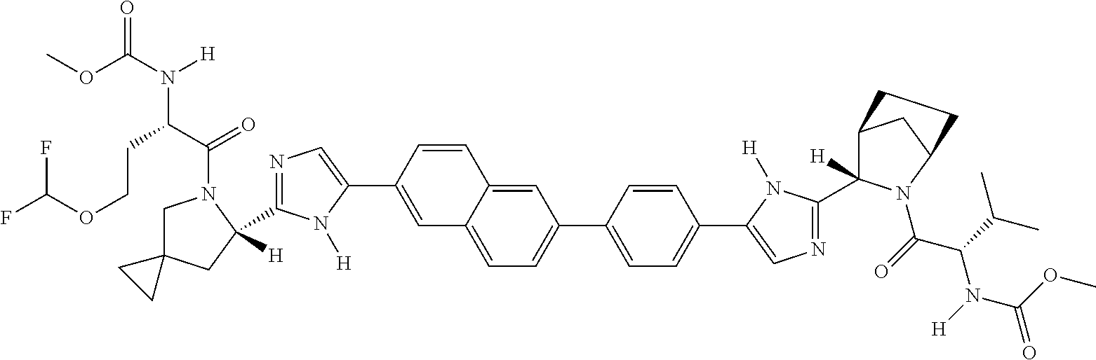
COC(=O)N(C(CCOC(F)F)C(=O)N1CC2(CC1(C1=NC=C(C3=CC4=CC=C(C5=CC=C(C6=CN=C(C7([H])C8CC(N7C(C(N(C(=O)OC)[H])C(C)C)=O)CC8)N6[H])C=C5)C=C4C=C3)N1[H])[H])CC2)[H]
